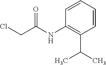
C1=CC=CC(C(C)C)=C1NC(CCl)=O
